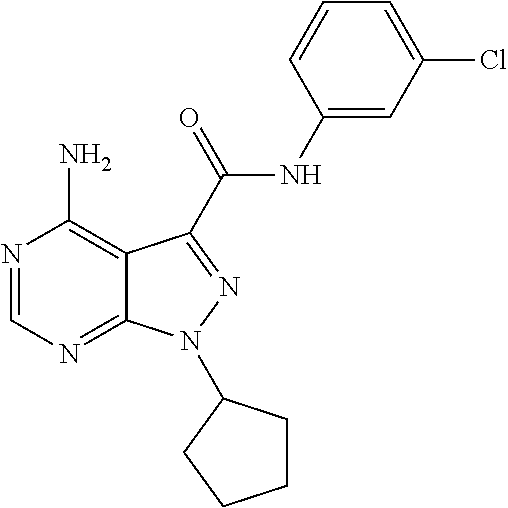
N1=CN=C2C(=C1N)C(C(NC1=CC(Cl)=CC=C1)=O)=NN2C1CCCC1
